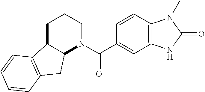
C12C(CCCN1C(C1=CC3=C(C=C1)N(C)C(=O)N3)=O)C1=C(C2)C=CC=C1
